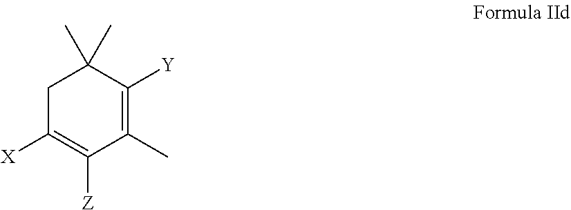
C1C([X])=C([Z])C(C)=C([Y])C1(C)C
